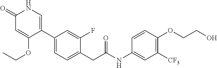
C1(C2=CNC(=O)C=C2OCC)=CC=C(CC(NC2=CC([CF3])=C(OCCO)C=C2)=O)C(F)=C1
